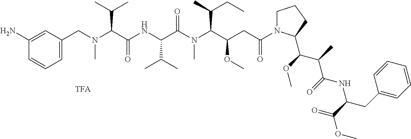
C1(CN(C(C(NC(C(N(C(C(CC(N2CCCC2C(OC)C(C)C(=O)NC(CC2=CC=CC=C2)C(=O)OC)=O)OC)C(C)CC)C)=O)C(C)C)=O)C(C)C)C)=CC=CC(N)=C1
